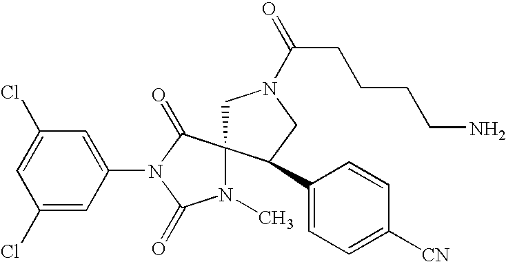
C1=C(Cl)C=C(N2C(=O)N(C)C3(C2=O)CN(C(=O)CCCCN)CC3C2=CC=C([CN])C=C2)C=C1Cl
